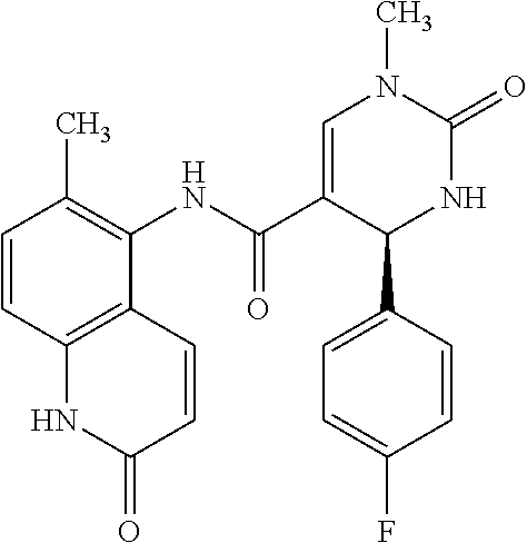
C1=CC(C)=C(NC(C2=CN(C)C(=O)NC2C2=CC=C(F)C=C2)=O)C2=C1NC(=O)C=C2
